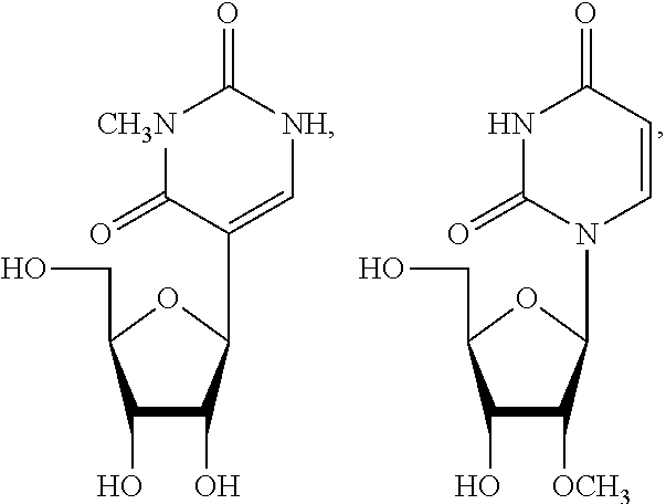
C1(O)C(O)C(C2=C[NH]C(=O)[CH3N]C2=O)OC1CO.C1(O)C([OCH3])C(N2C(=O)NC(=O)C=C2)OC1CO
